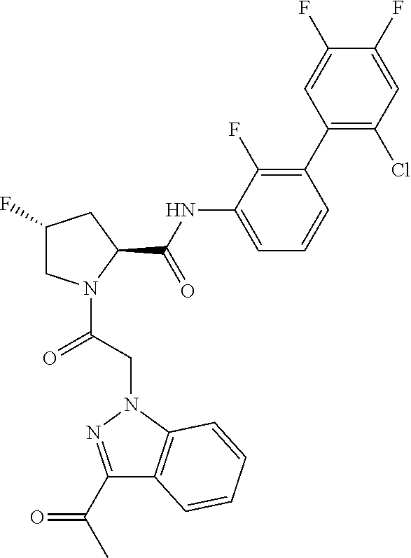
C1(F)CN(C(=O)CN2C3=C(C(C(=O)C)=N2)C=CC=C3)C(C(=O)NC2=CC=CC(C3=C(Cl)C=C(F)C(F)=C3)=C2F)C1
